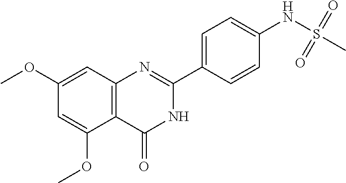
C12=C(C=C(OC)C=C1OC)N=C(C1=CC=C(NS(C)(=O)=O)C=C1)NC2=O
